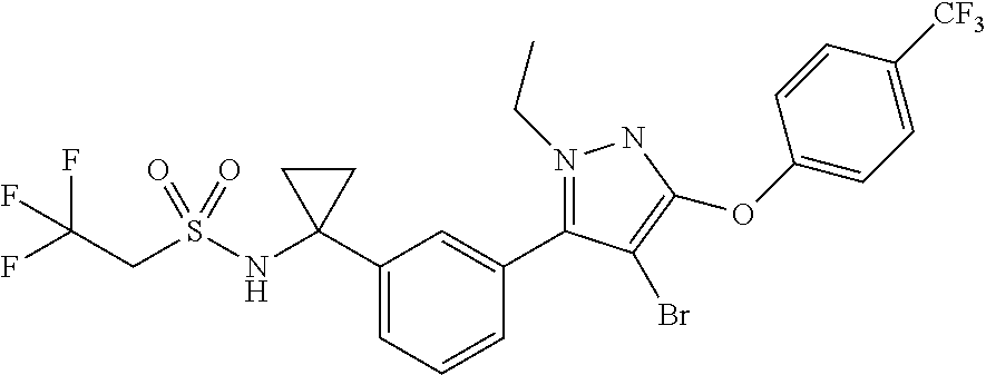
FC(CS(NC1(C2=CC=CC(C3=N(CC)NC(OC4=CC=C([CF3])C=C4)=C3Br)=C2)CC1)(=O)=O)(F)F
